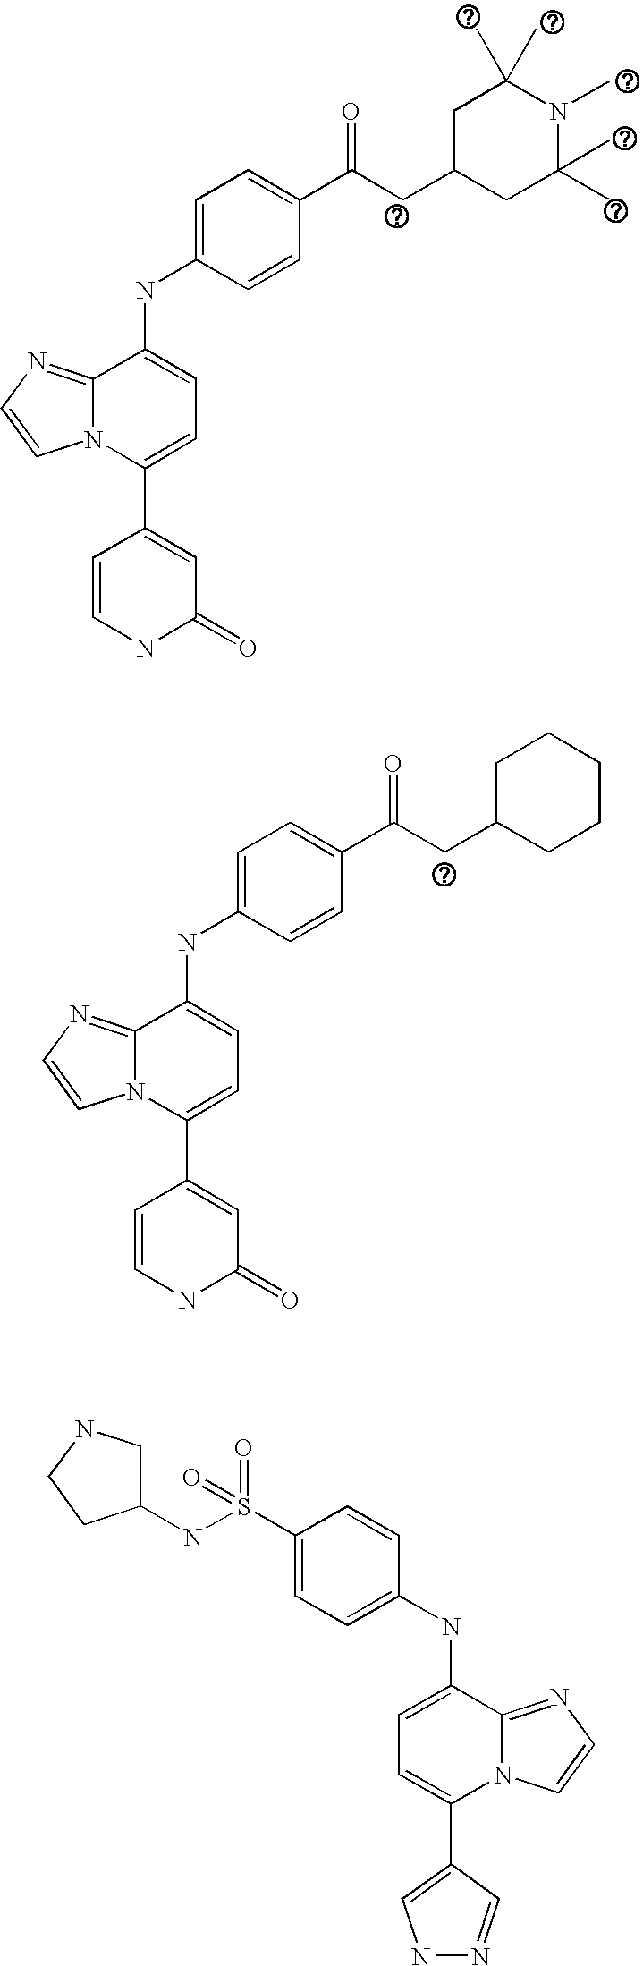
C1(NC2=CC=C(C(CC3CC(C)(C)N(C)C(C)(C)C3)=O)C=C2)=CC=C(C2=CC(=O)NC=C2)N2C1=NC=C2.C1(NC2=CC=C(C(CC3CCCCC3)=O)C=C2)=CC=C(C2=CC(=O)NC=C2)N2C1=NC=C2.C1(NC2=CC=C(S(NC3CNCC3)(=O)=O)C=C2)=CC=C(C2=CNN=C2)N2C1=NC=C2
